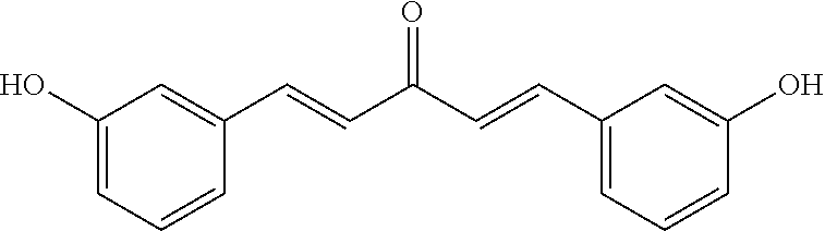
C1(O)=CC=CC(C=CC(C=CC2=CC=CC(O)=C2)=O)=C1
